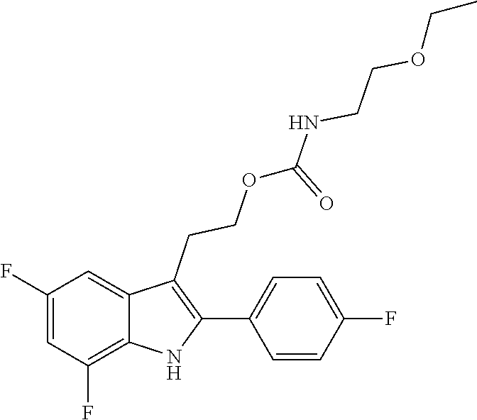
C1(C2=C(CCOC(NCCOCC)=O)C3=CC(F)=CC(F)=C3N2)=CC=C(F)C=C1
